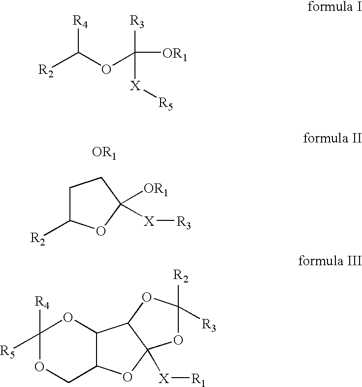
C1C([R2])OC([OR1])([X][R3])C1.[R2]C([R4])OC([R3])([X][R5])[OR1].C1([R4])([R5])OCC2C(O1)C1C([X][R1])(O2)OC([R2])([R3])O1
